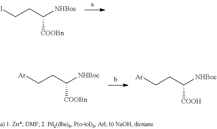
C([COOBn])(CCI)[NHBoc].C([COOBn])(CC[Ar])[NHBoc].C([COOH])(CC[Ar])[NHBoc]
